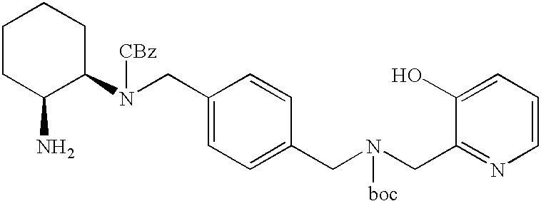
N(CC1=CC=C(CN(CC2=NC=CC=C2O)[boc])C=C1)(C1CCCCC1N)[CBz]
